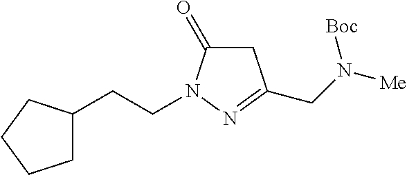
C1C(=O)N(CCC2CCCC2)N=C1CN([Me])[Boc]
